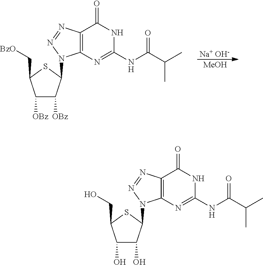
[Na+ OH-].[MeOH].C1([OBz])C([OBz])C(N2C3=C(C(=O)NC(NC(C(C)C)=O)=N3)N=N2)SC1C[BzO].C1(O)C(O)C(N2C3=C(C(=O)NC(NC(C(C)C)=O)=N3)N=N2)SC1CO
